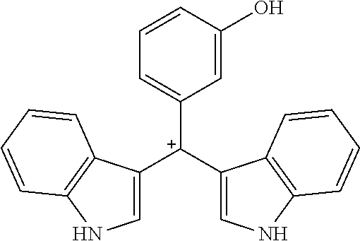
C1([C+](C2=CNC3=C2C=CC=C3)C2=CNC3=C2C=CC=C3)=CC=CC(O)=C1
